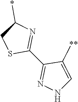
C1(*)CSC(C2=NNC=C2[**])=N1
